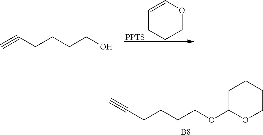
C(CCCCOC1OCCCC1)#C.[B8].C#CCCCCO.[PPTS].C1=COCCC1
